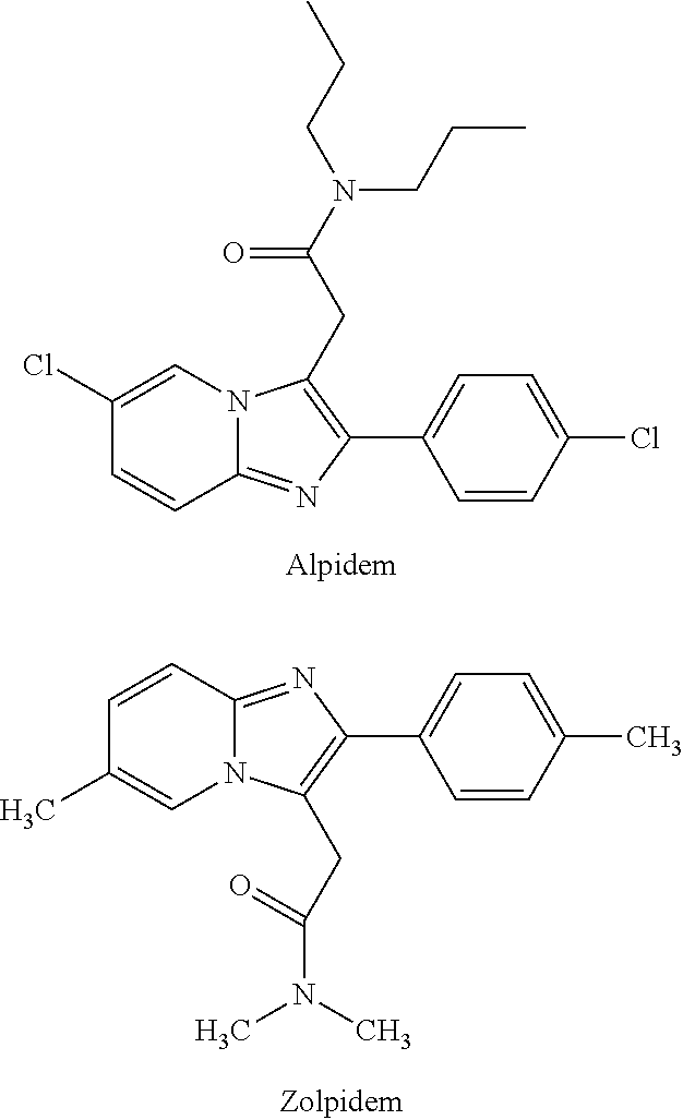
C1(Cl)=CN2C(=NC(C3=CC=C(Cl)C=C3)=C2CC(N(CCC)CCC)=O)C=C1.C1=CC2=NC(C3=CC=C(C)C=C3)=C(CC(=O)N(C)C)N2C=C1C
